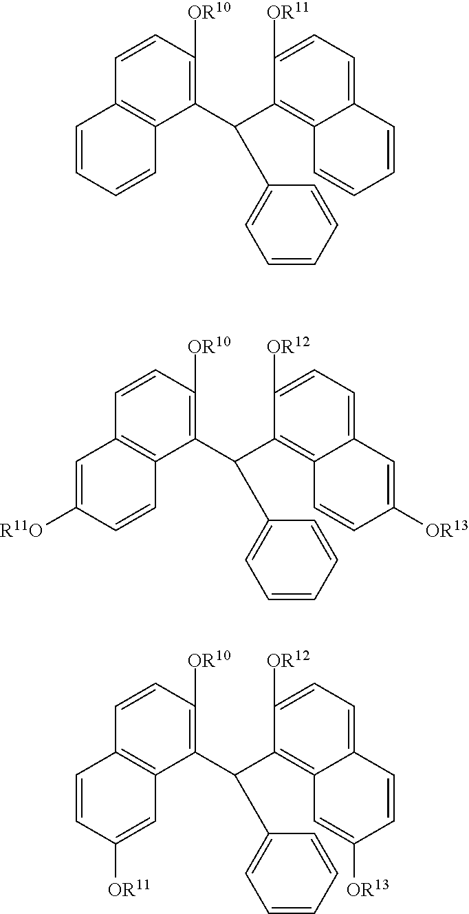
C1(C(C2=C3C(=CC=C2[OR12])C=CC([OR13])=C3)C2=CC=CC=C2)=C([OR10])C=CC2=C1C=C([OR11])C=C2.C1(C(C2=C3C(=CC=C2[OR12])C=C([OR13])C=C3)C2=CC=CC=C2)=C([OR10])C=CC2=C1C=CC([R11O])=C2.C1(C(C2=C3C(=CC=C2[OR11])C=CC=C3)C2=CC=CC=C2)=C([OR10])C=CC2=C1C=CC=C2
